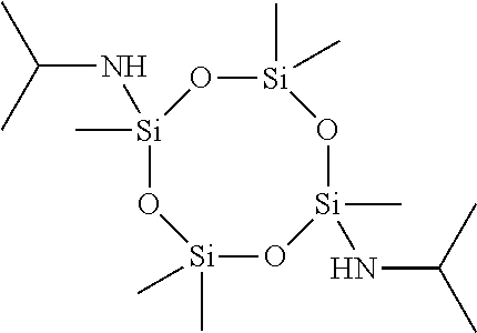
[Si]1(C)(C)O[Si](C)(NC(C)C)O[Si](C)(C)O[Si](C)(NC(C)C)O1
